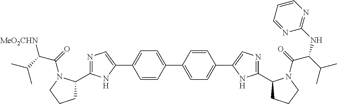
N1=C(C2CCCN2C(=O)C(C(C)C)[MeO2CHN])NC(C2=CC=C(C3=CC=C(C4=CN=C(C5CCCN5C(=O)C(C(C)C)NC5=NC=CC=N5)N4)C=C3)C=C2)=C1
